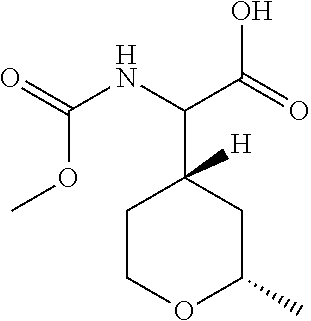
O=C(NC(C(=O)O)C1([H])CCOC(C)C1)OC
